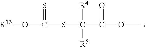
[R13]OC(SC(C(OC)=O)([R4])[R5])=S
